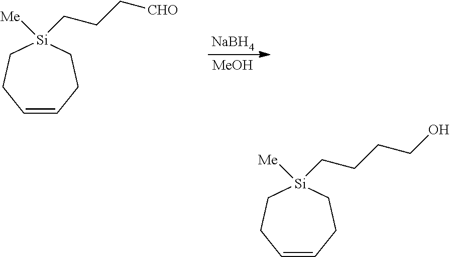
[NaBH4].[MeOH].C1=CCC[Si]([Me])(CCC[CHO])CC1.C1=CCC[Si]([Me])(CCCCO)CC1
